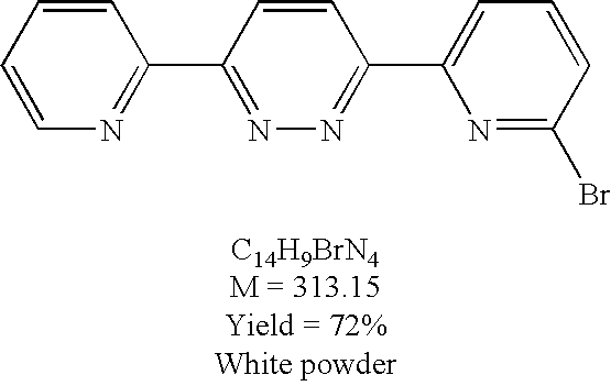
C1=CN=C(C2=NN=C(C3=CC=CC(Br)=N3)C=C2)C=C1
